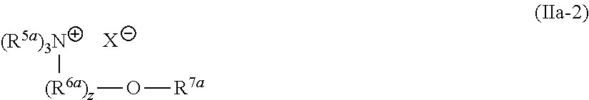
[(R5a)3N][(R6a)z]O[R7a].[X]
